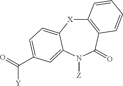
C12=C(C(=O)N([Z])C3=CC(C([Y])=O)=CC=C3[X]1)C=CC=C2
